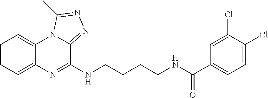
C1=CC=C2C(=C1)N1C(=NN=C1C)C(NCCCCNC(C1=CC=C(Cl)C(Cl)=C1)=O)=N2
